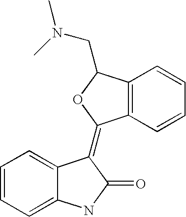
C1=CC=C2C(=C1)C(=C1C3=C(C(CN(C)C)O1)C=CC=C3)C(=O)N2
